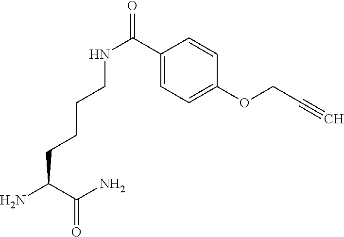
C1(C(NCCCCC(N)C(N)=O)=O)=CC=C(OCC#C)C=C1
